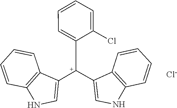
C12=C(C=CC=C1)NC=C2[C+](C1=CC=CC=C1Cl)C1=CNC2=C1C=CC=C2.[Cl-]
